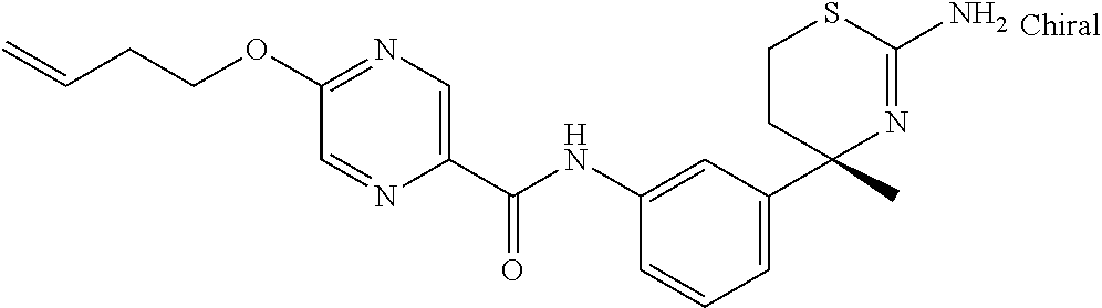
C1(NC(C2=CN=C(OCCC=C)C=N2)=O)=CC(C2(C)N=C(N)SCC2)=CC=C1
